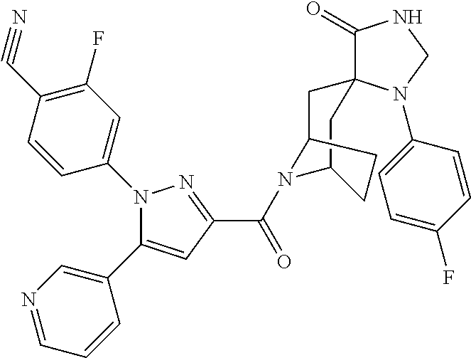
N1(C2=CC(F)=C(C#N)C=C2)C(C2=CN=CC=C2)=CC(C(N2C3CC4(CC2CC3)C(=O)NCN4C2=CC=C(F)C=C2)=O)=N1
